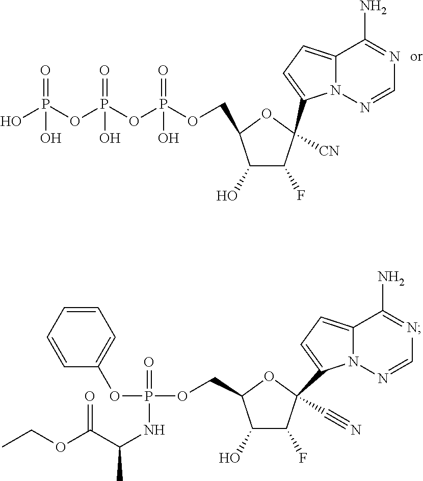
C1(O)C(F)C([CN])(C2=CC=C3C(N)=NC=NN32)OC1COP(=O)(O)OP(=O)(O)OP(O)(=O)O.C1(O)C(F)C(C#N)(C2=CC=C3C(N)=NC=NN32)OC1COP(OC1=CC=CC=C1)(=O)NC(C(OCC)=O)C
